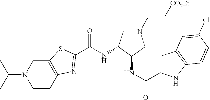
C(N1CCC2=C(C1)SC(C(NC1C(NC(=O)C3=CC4=C(N3)C=CC(Cl)=C4)CN(CC[CO2Et])C1)=O)=N2)(C)C
